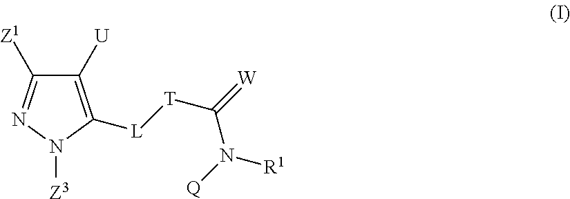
C1([U])=C([L][T]C(=[W])N([Q])[R1])N([Z3])N=C1[Z1]
